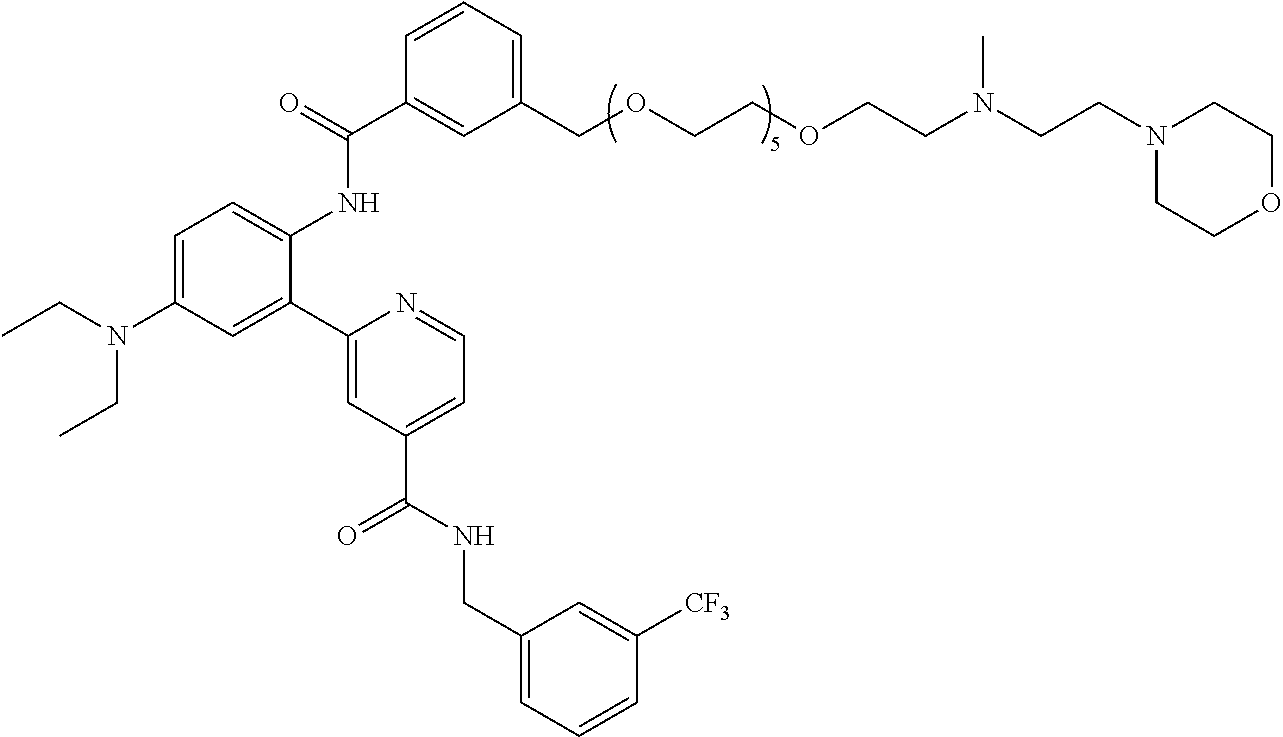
C1=C(N(CC)CC)C=C(C2=CC(C(NCC3=CC=CC([CF3])=C3)=O)=CC=N2)C(NC(C2=CC(COCCOCCN(CCN3CCOCC3)C)=CC=C2)=O)=C1
